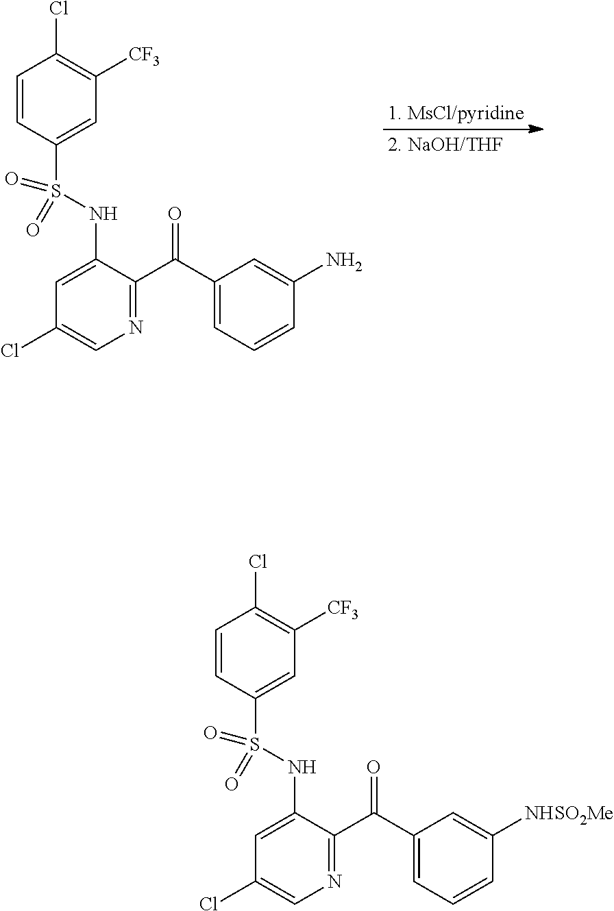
C1=CC(S(NC2=CC(Cl)=CN=C2C(C2=CC=CC(N)=C2)=O)(=O)=O)=CC([CF3])=C1Cl.C1=CC(S(NC2=CC(Cl)=CN=C2C(C2=CC=CC([NHSO2Me])=C2)=O)(=O)=O)=CC([CF3])=C1Cl
